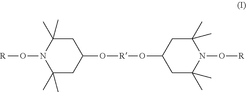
C1(O[R]OC2CC(C)(C)N(O[R])C(C)(C)C2)CC(C)(C)N(O[R])C(C)(C)C1
